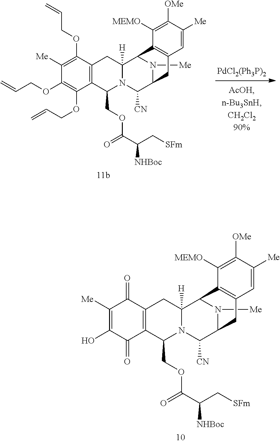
N1([Me])C2C([CN])N3C(COC(C(C[SFm])[NHBoc])=O)C4=C(C(OCC=C)=C([Me])C(OCC=C)=C4OCC=C)CC3([H])C1C1=C(C=C([Me])C([OMe])=C1[MEMO])C2.N1([Me])C2C([CN])N3C(COC(C(C[SFm])[NHBoc])=O)C4=C(C(=O)C([Me])=C(O)C4=O)CC3([H])C1C1=C(C=C([Me])C([OMe])=C1[MEMO])C2
